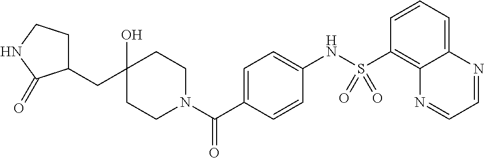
C1CN(C(C2=CC=C(NS(C3=C4C(=CC=C3)N=CC=N4)(=O)=O)C=C2)=O)CCC1(O)CC1CCNC1=O
